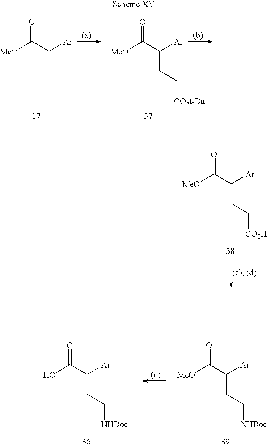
[MeO]C(C[Ar])=O.[MeO]C(C([Ar])CC[CO2t-Bu])=O.[MeO]C(C([Ar])CC[CO2H])=O.[MeO]C(C([Ar])CC[NHBoc])=O.OC(C([Ar])CC[NHBoc])=O
